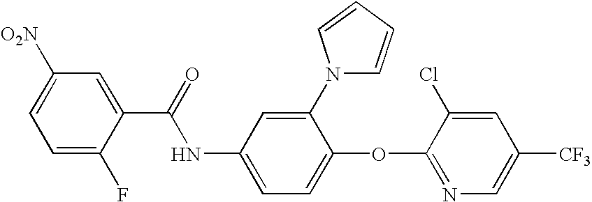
C1=C(F)C(C(=O)NC2=CC=C(OC3=NC=C([CF3])C=C3Cl)C(N3C=CC=C3)=C2)=CC([O2N])=C1
